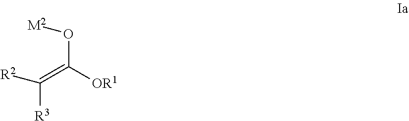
[R2]C(=C([OR1])O[M2])[R3]
